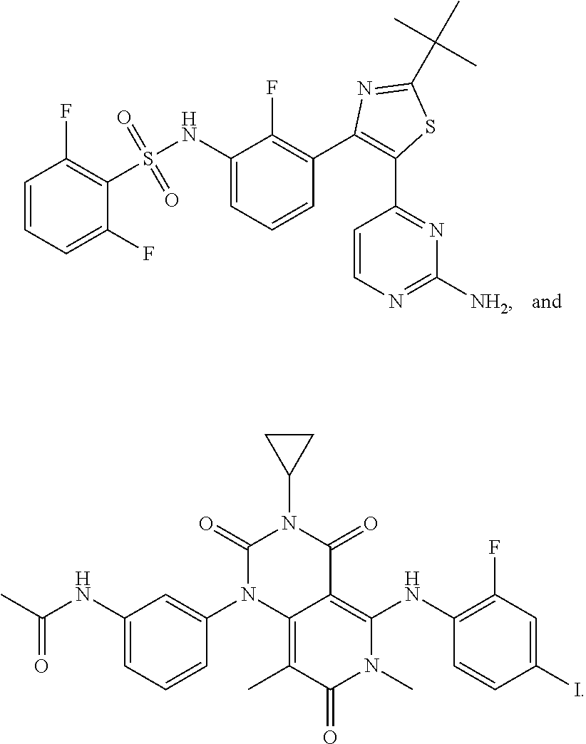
C1(NS(C2=C(F)C=CC=C2F)(=O)=O)=CC=CC(C2=C(C3=NC([NH2])=NC=C3)SC(C(C)(C)C)=N2)=C1F.C1(NC(=O)C)=CC=CC(N2C3=C(C)C(=O)N(C)C(NC4=C(F)C=C(I)C=C4)=C3C(=O)N(C3CC3)C2=O)=C1
